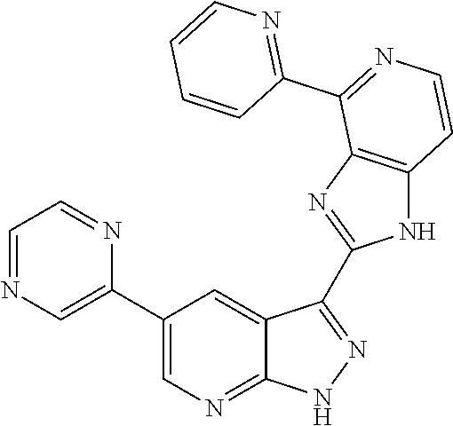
C1=NC=C(C2=CN=C3C(=C2)C(C2=NC4=C(N2)C=CN=C4C2=NC=CC=C2)=N[N H]3)N=C1
